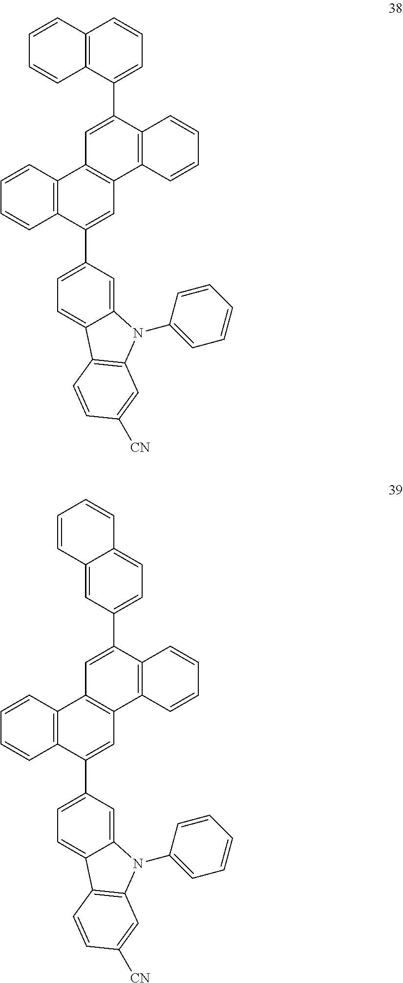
C12=C(C=CC=C1)C1=C(C=C2C2=CC=C3C(=C2)N(C2=CC=CC=C2)C2=C3C=CC([CN])=C2)C2=C(C(C3=CC=CC4=C3C=CC=C4)=C1)C=CC=C2.C12=C(C=CC=C1)C1=C(C=C2C2=CC=C3C(=C2)N(C2=CC=CC=C2)C2=C3C=CC([CN])=C2)C2=C(C(C3=CC=C4C(=C3)C=CC=C4)=C1)C=CC=C2
